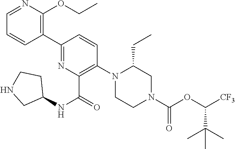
C1(C2=C(OCC)N=CC=C2)=NC(C(=O)NC2CCNC2)=C(N2CCN(C(OC([CF3])C(C)(C)C)=O)CC2CC)C=C1
